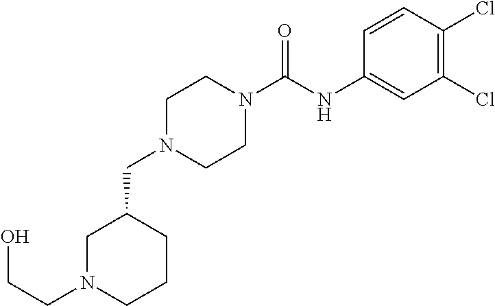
C(CN1CCCC(CN2CCN(C(NC3=CC(Cl)=C(Cl)C=C3)=O)CC2)C1)O
